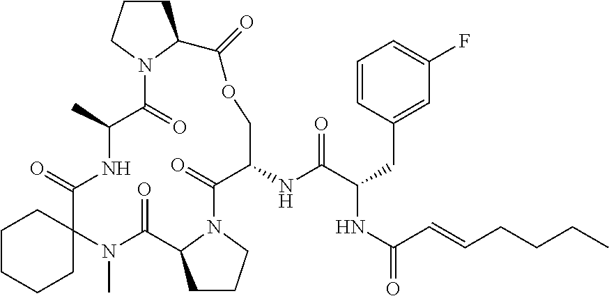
CN1C(=O)C2CCCN2C(=O)C(NC(C(NC(C=CCCCC)=O)CC2=CC(F)=CC=C2)=O)COC(=O)C2CCCN2C(=O)C(C)NC(=O)C12CCCCC2
